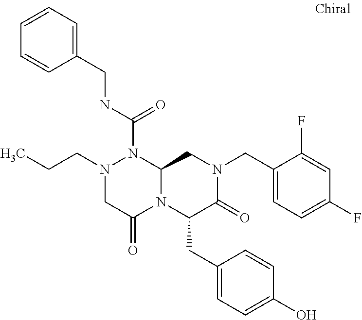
N1(CCC)CC(=O)N2C(N1C(NCC1=CC=CC=C1)=O)CN(CC1=CC=C(F)C=C1F)C(=O)C2CC1=CC=C(O)C=C1
